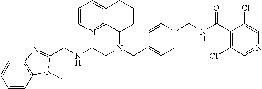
N(CC1=CC=C(CNC(C2=C(Cl)C=NC=C2Cl)=O)C=C1)(C1CCCC2=CC=CN=C12)CCNCC1=NC2=C(C=CC=C2)N1C
